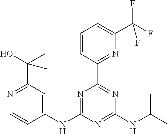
C1(NC2=NC(C3=NC(C(F)(F)F)=CC=C3)=NC(NC(C)C)=N2)=CC(C(C)(O)C)=NC=C1
